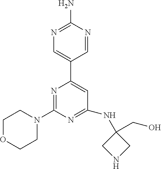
N1=C(N)N=CC(C2=CC(NC3(CO)CNC3)=NC(N3CCOCC3)=N2)=C1
